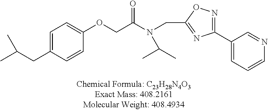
C1=C(CC(C)C)C=CC(OCC(=O)N(CC2=NC(C3=CC=CN=C3)=NO2)C(C)C)=C1
